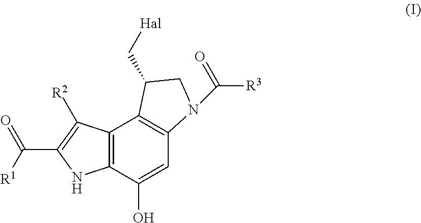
C12=C(C(O)=CC3=C1C(C[Hal])CN3C([R3])=O)NC(C([R1])=O)=C2[R2]
